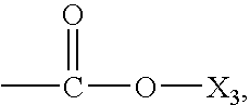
CC(=O)O[X3]
